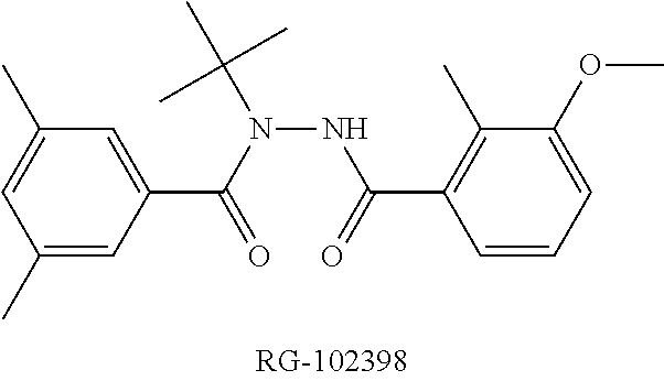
C1=C(C(=O)N(NC(=O)C2=C(C)C(OC)=CC=C2)C(C)(C)C)C=C(C)C=C1C
